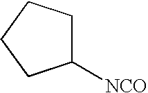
C1([NCO])CCCC1
